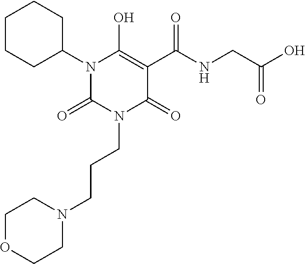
N1(C2CCCCC2)C(=O)N(CCCN2CCOCC2)C(=O)C(C(NCC(O)=O)=O)=C1O
